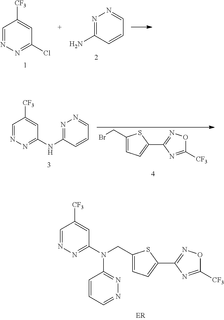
C1=NN=C(Cl)C=C1[CF3].N1=C(N)C=CC=N1.C1=NN=C(NC2=NN=CC=C2)C=C1[CF3].BrCC1=CC=C(C2=NOC([CF3])=N2)S1.C1=NN=C(N(CC2=CC=C(C3=NOC([CF3])=N3)S2)C2=NN=CC=C2)C=C1[CF3]
